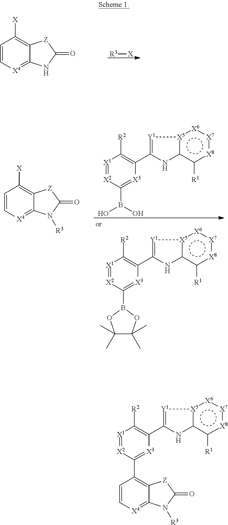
C1=C[X4]=C2C(=C1[X])[Z]C(=O)N2.[R3][X].[X1]1=[X2]C(B2OC(C)(C)C(C)(C)O2)=[X3]C(C2=[Y1][X5]3c(c([R1])[X8]:[X7]:[X6]:3)N2)=C1[R2].C1=C[X4]=C2C(=C1[X])[Z]C(=O)N2[R3].[X1]1=[X2]C(B(O)O)=[X3]C(C2=[Y1][X5]3c(c([R1])[X8]:[X7]:[X6]:3)N2)=C1[R2].[X1]1=[X2]C(C2=C3C(=[X4]C=C2)N([R3])C(=O)[Z]3)=[X3]C(C2=[Y1][X5]3c(c([R1])[X8]:[X7]:[X6]:3)N2)=C1[R2]
